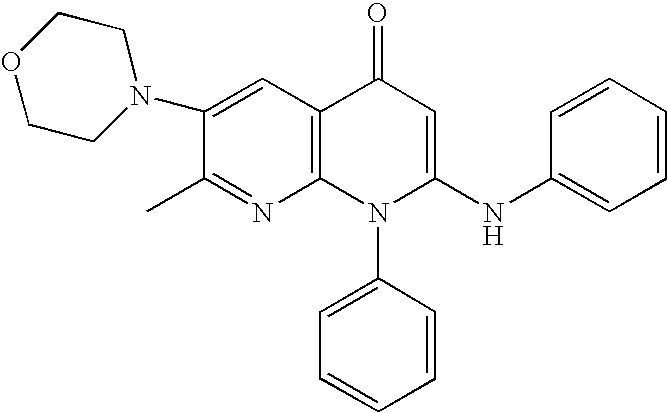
C1(C)=NC2=C(C=C1N1CCOCC1)C(=O)C=C(NC1=CC=CC=C1)N2C1=CC=CC=C1
